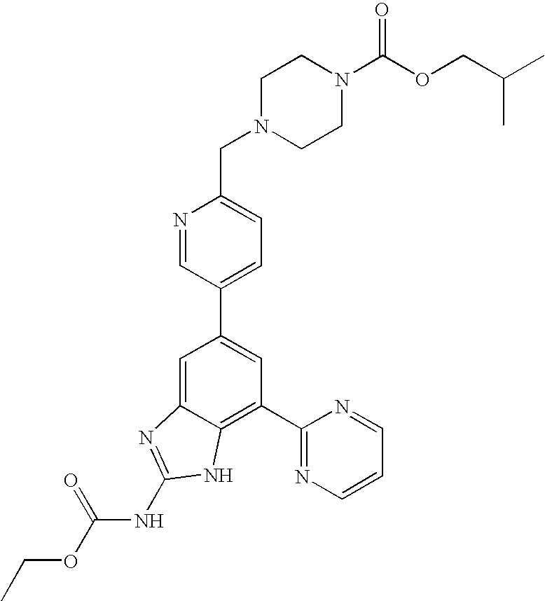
N1=CC(C2=CC(C3=NC=CC=N3)=C3C(=C2)N=C(NC(OCC)=O)N3)=CC=C1CN1CCN(C(OCC(C)C)=O)CC1
